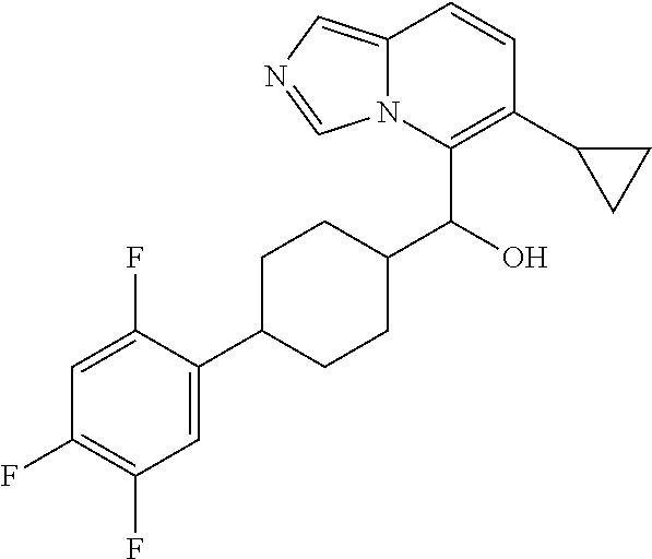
C1=C(F)C(C2CCC(C(O)C3=C(C4CC4)C=CC4=CN=CN34)CC2)=CC(F)=C1F
